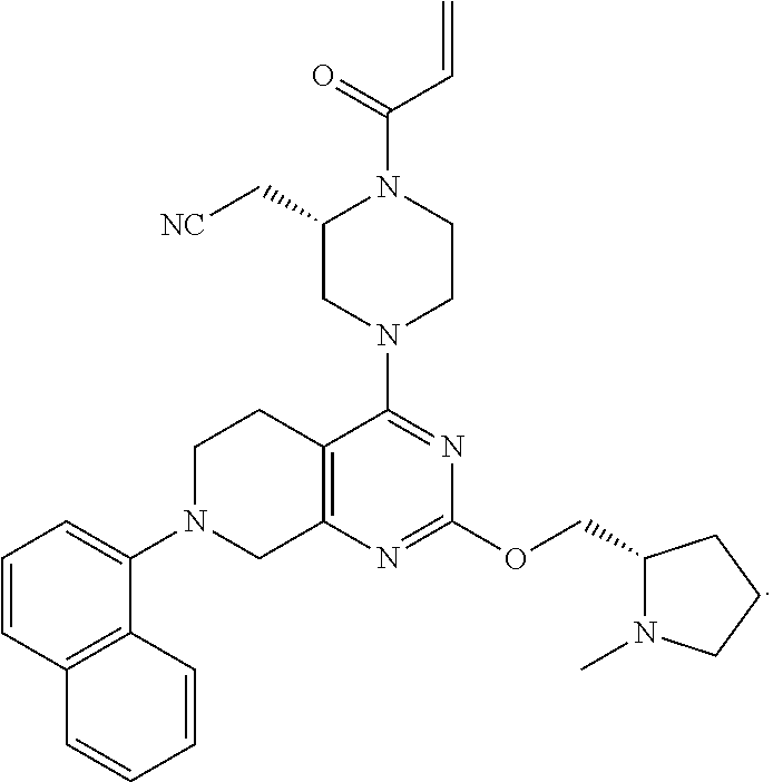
O=C(C=C)N1C(C[NC])CN(C2=NC(OCC3N(C)CCC3)=NC3=C2CCN(C2=CC=CC4=C2C=CC=C4)C3)CC1
